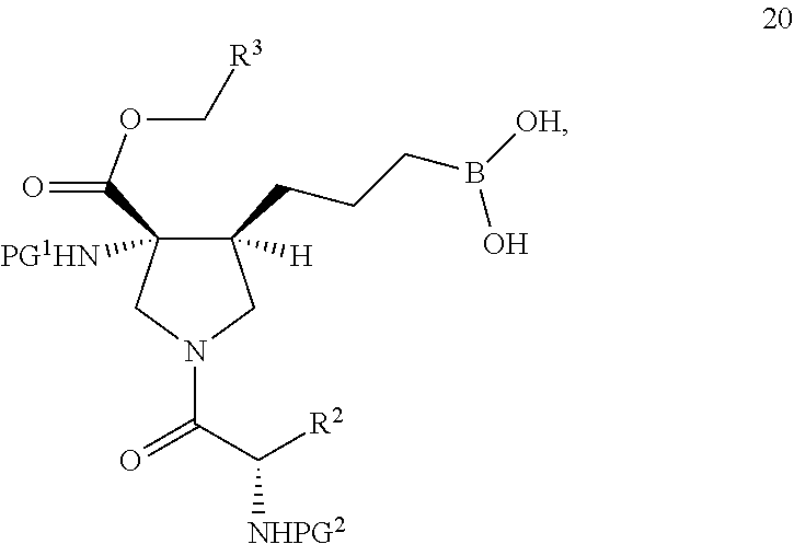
C1(CCCB([OH])O)([H])C(C(OC[R3])=O)([PG1HN])CN(C(C([R2])[NHPG2])=O)C1
